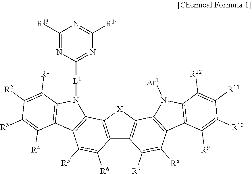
C12=C([X]C3=C1C([R7])=C([R8])C1=C3N([Ar1])C3=C1C([R9])=C([R10])C([R11])=C3[R12])C1=C(C([R5])=C2[R6])C2=C(N1[L1]C1=NC([R14])=NC([R13])=N1)C([R1])=C([R2])C([R3])=C2[R4]
